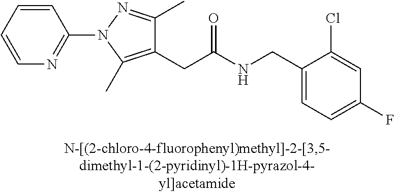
C1=C(F)C=C(Cl)C(CNC(CC2=C(C)N(C3=NC=CC=C3)N=C2C)=O)=C1
